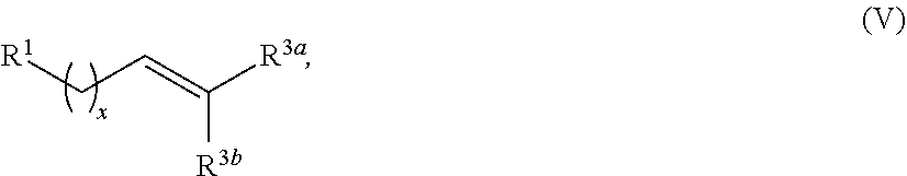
[R1]CC=C([R3a])[R3b]
